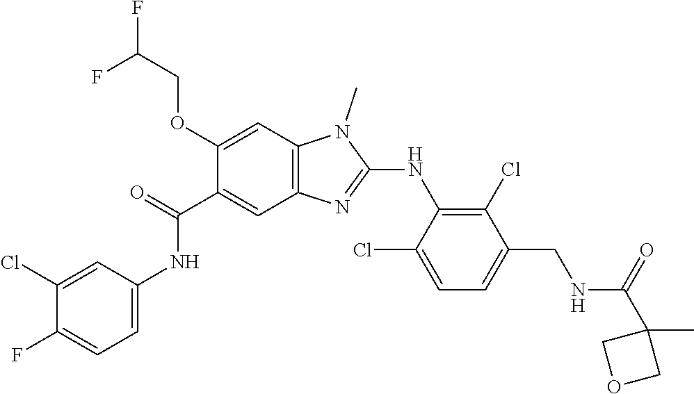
C1(Cl)=CC(NC(C2=CC3=C(C=C2OCC(F)F)N(C)C(NC2=C(Cl)C(CNC(C4(C)COC4)=O)=CC=C2Cl)=N3)=O)=CC=C1F
